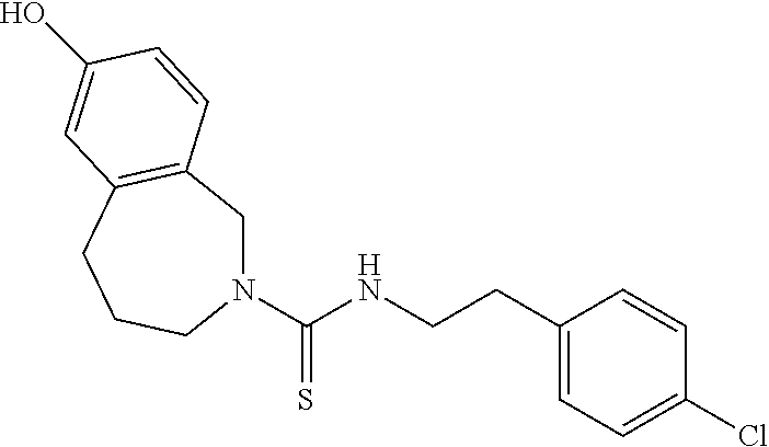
N1(C(NCCC2=CC=C(Cl)C=C2)=S)CC2=C(CCC1)C=C(O)C=C2
